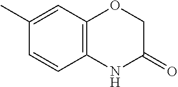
C12=C(C=C(C)C=C1)OCC(=O)N2
